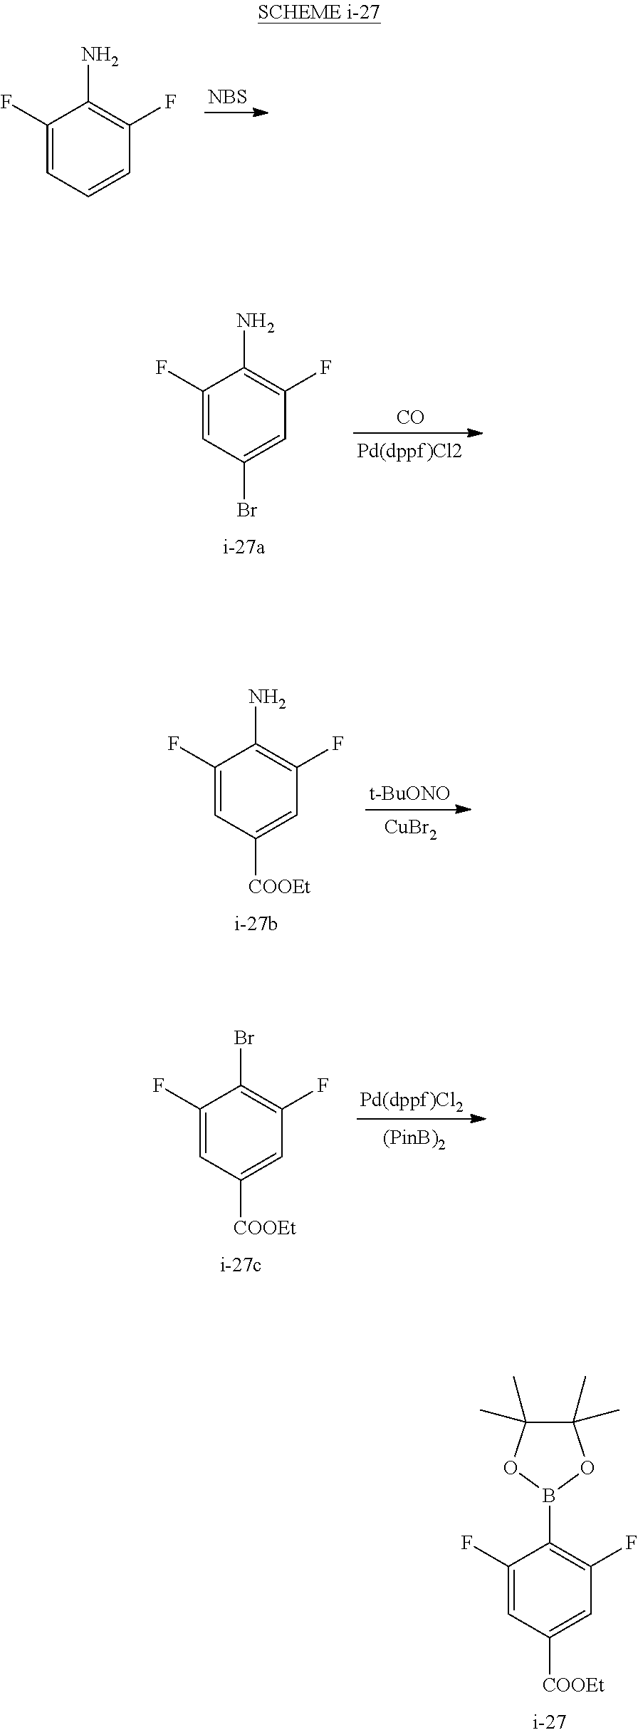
[NBS].C1(F)=CC=CC(F)=C1N.[CO].C1(F)=CC(Br)=CC(F)=C1N.[t-BuONO].[CuBr2].C1(F)=CC([COOEt])=CC(F)=C1N.C1(F)=CC([COOEt])=CC(F)=C1Br.C1(F)=CC([COOEt])=CC(F)=C1B1OC(C)(C)C(C)(C)O1
